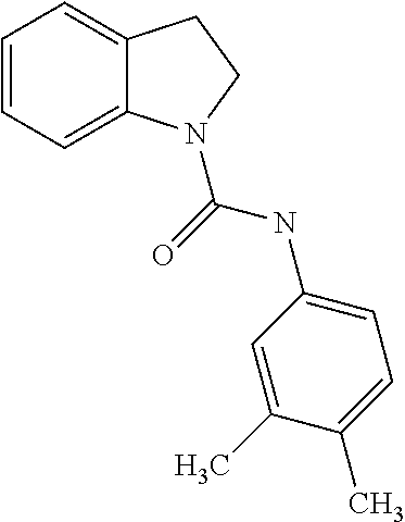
C1=CC=C2C(=C1)CCN2C(=O)NC1=CC=C(C)C(C)=C1
